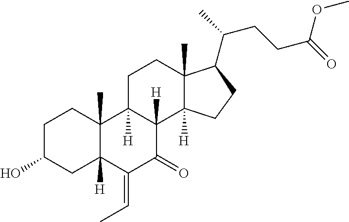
C1C(O)CC2([H])C(C)(C1)C1([H])C([H])(C(=O)C2=CC)C2([H])C(C)(CC1)C(C(C)CCC(=O)OC)CC2
